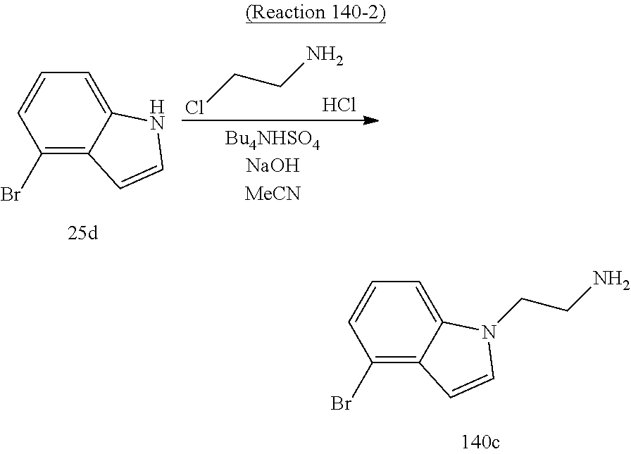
C1(Br)=C2C(=CC=C1)N(CCN)C=C2.ClCCN.Cl.C1(Br)=C2C(=CC=C1)NC=C2
